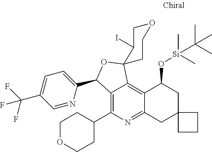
C12=C(C3CCOCC3)N=C3C(=C1C1(OC2C2=CC=C(C(F)(F)F)C=N2)CCOCC1I)C(O[Si](C)(C(C)(C)C)C)CC1(C3)CCC1
